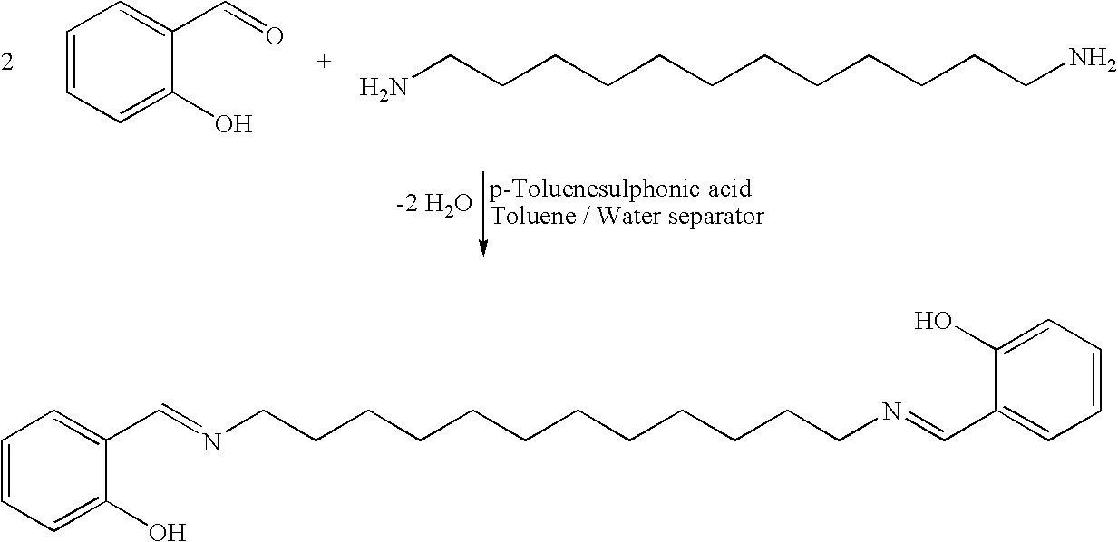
C1=CC=C(O)C(C=O)=C1.NCCCCCCCCCCCCN.N(CCCCCCCCCCCCN=CC1=CC=CC=C1O)=CC1=CC=CC=C1O
